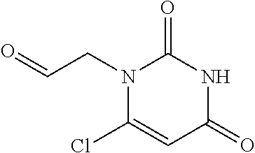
O=C1NC(=O)N(CC=O)C(Cl)=C1
